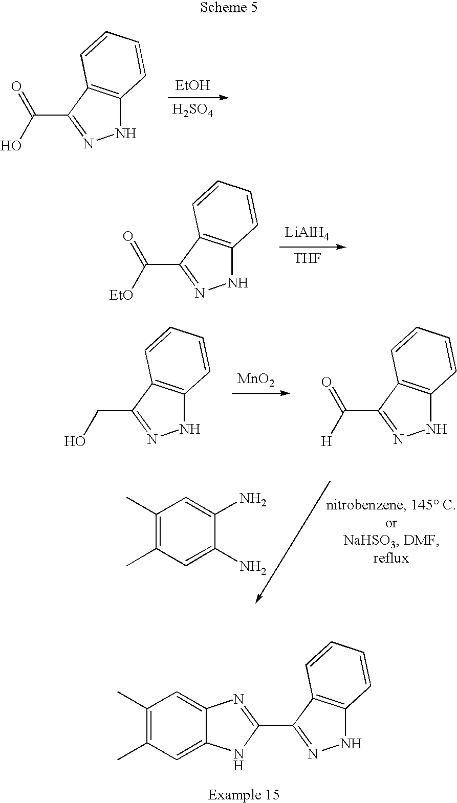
C1(C)=C(C)C=C(N)C(N)=C1.N1C2=C(C(C3=NC4=CC(C)=C(C)C=C4N3)=N1)C=CC=C2.[EtOH].[H2SO4].N1C2=C(C(C(O)=O)=N1)C=CC=C2.[LiAlH4].[THF].N1C2=C(C(C([EtO])=O)=N1)C=CC=C2.[MnO2].N1C2=C(C(CO)=N1)C=CC=C2.N1C2=C(C(C([H])=O)=N1)C=CC=C2
